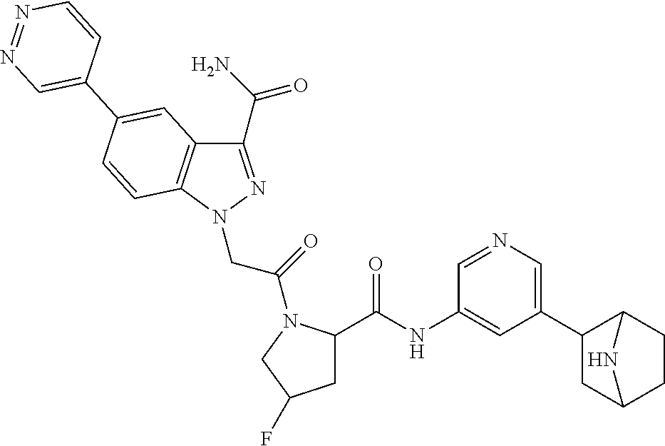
C1(C(N)=O)=NN(CC(=O)N2C(C(=O)NC3=CC(C4C5CCC(C4)N5)=CN=C3)CC(F)C2)C2=C1C=C(C1=CN=NC=C1)C=C2
